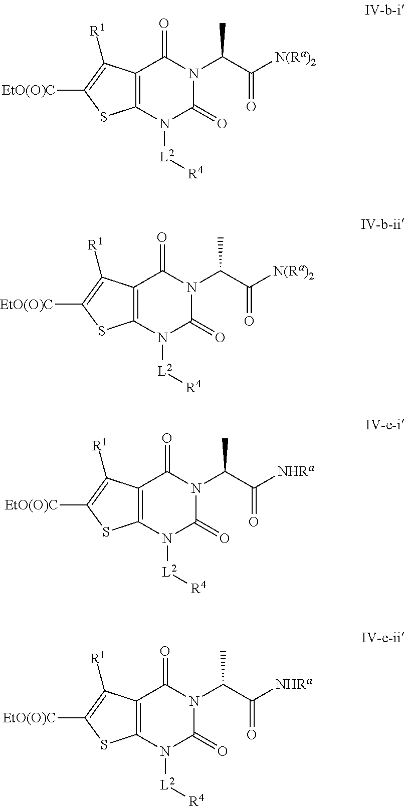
C12=C(N([L2][R4])C(=O)N(C(C([N(Ra)2])=O)C)C1=O)SC([EtO(O)C])=C2[R1].C12=C(N([L2][R4])C(=O)N(C(C([N(Ra)2])=O)C)C1=O)SC([EtO(O)C])=C2[R1].C12=C(N([L2][R4])C(=O)N(C(C([NHRa])=O)C)C1=O)SC([EtO(O)C])=C2[R1].C12=C(N([L2][R4])C(=O)N(C(C([NHRa])=O)C)C1=O)SC([EtO(O)C])=C2[R1]
